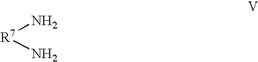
[R7](N)N
